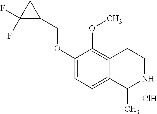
C1(OCC2CC2(F)F)=CC=C2C(=C1OC)CCNC2C.Cl
